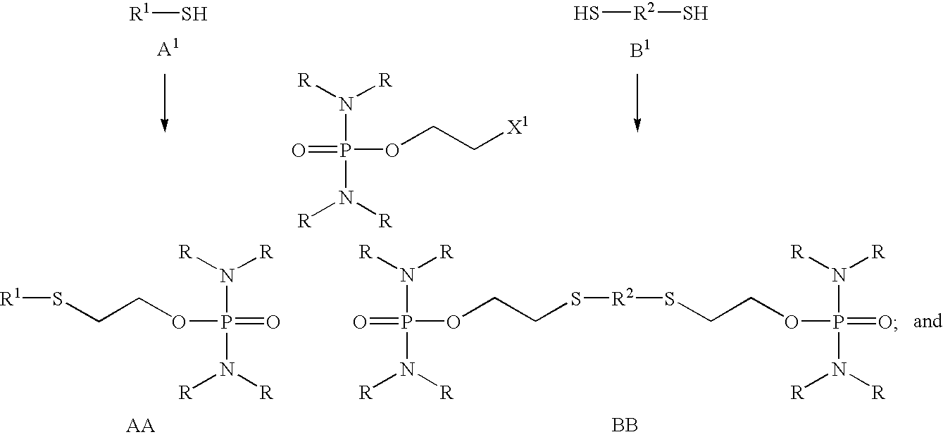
[R1]S.O=P(OCC[X1])(N([R])[R])N([R])[R].S[R2]S.[R1]SCCOP(=O)(N([R])[R])N([R])[R].[R2](SCCOP(=O)(N([R])[R])N([R])[R])SCCOP(=O)(N([R])[R])N([R])[R].[BB]
